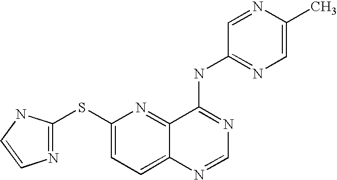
C1(SC2=NC=CN2)=CC=C2C(=N1)C(NC1=NC=C(C)N=C1)=NC=N2
